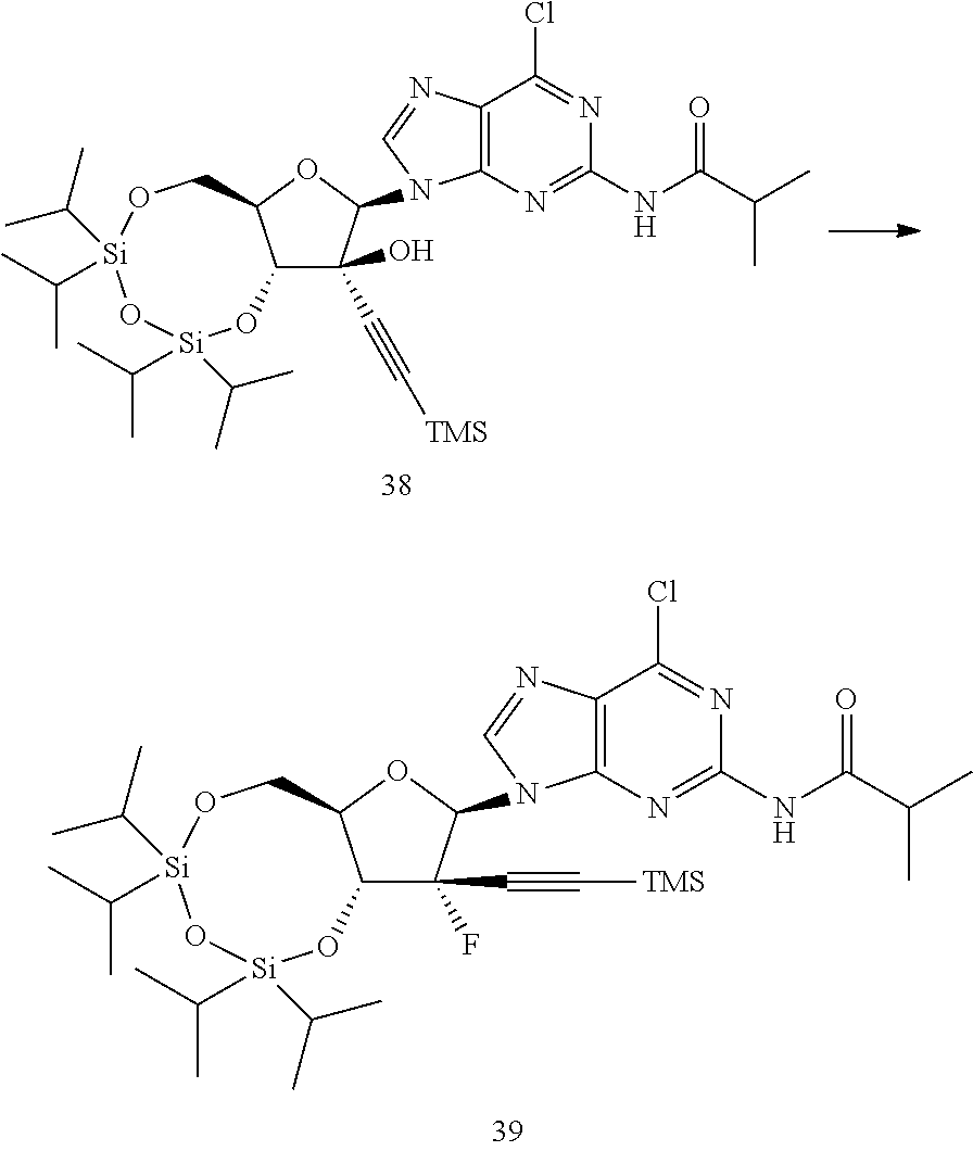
C12C(OC(N3C4=C(N=C3)C(Cl)=NC(NC(C(C)C)=O)=N4)C1(C#C[TMS])O)CO[Si](C(C)C)(C(C)C)O[Si](C(C)C)(C(C)C)O2.C12C(OC(N3C4=C(N=C3)C(Cl)=NC(NC(C(C)C)=O)=N4)C1(F)C#C[TMS])CO[Si](C(C)C)(C(C)C)O[Si](C(C)C)(C(C)C)O2
